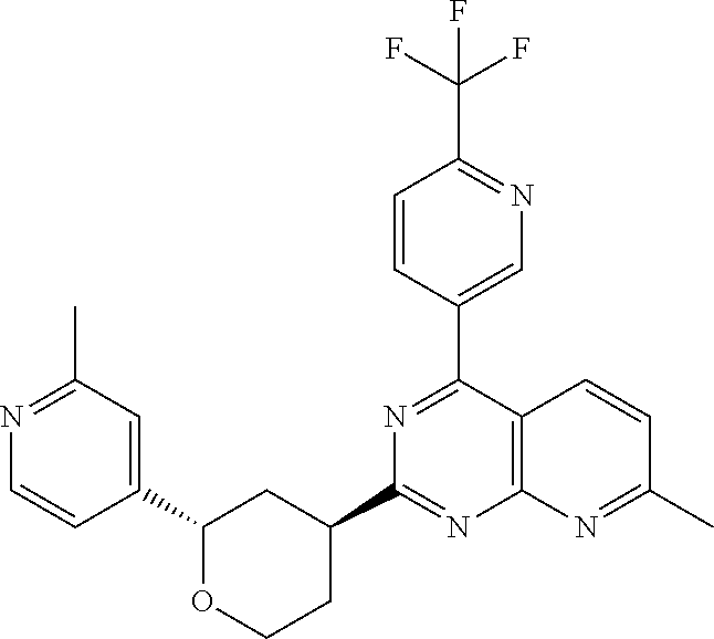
C1(C2=NC(C3CCOC(C4=CC(C)=NC=C4)C3)=NC3=C2C=CC(C)=N3)=CN=C(C(F)(F)F)C=C1
